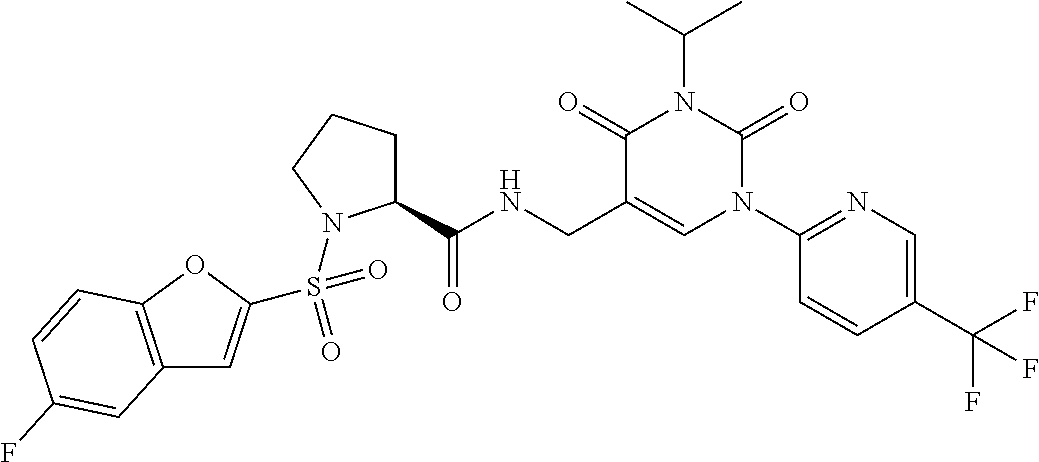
C12=C(OC(S(=O)(=O)N3C(C(NCC4=CN(C5=NC=C(C(F)(F)F)C=C5)C(=O)N(C(C)C)C4=O)=O)CCC3)=C1)C=CC(F)=C2
